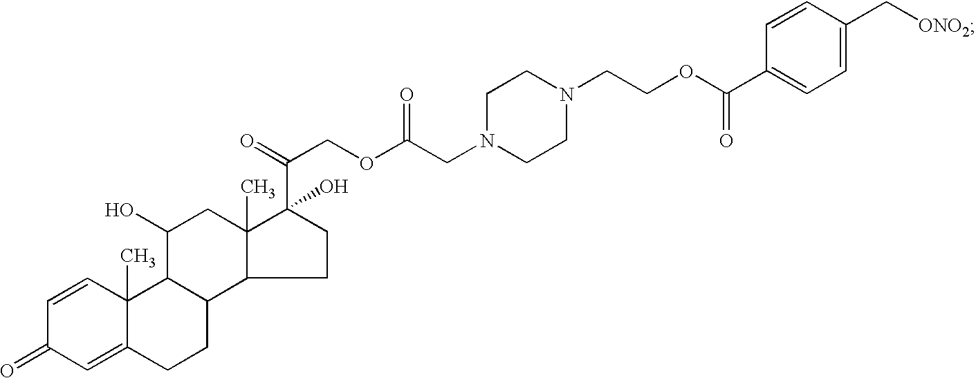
C1=CC2(C)C(=CC1=O)CCC1C3C(C)(CC(O)C21)C(C(COC(CN1CCN(CCOC(C2=CC=C(C[ONO2])C=C2)=O)CC1)=O)=O)(O)CC3
